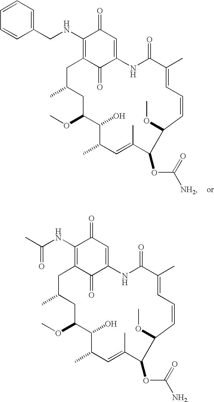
C1(NCC2=CC=CC=C2)=C2C(=O)C(=CC1=O)NC(=O)C(C)=CC=CC(OC)C(OC(=O)[NH2])C(C)=CC(C)C(O)C(OC)CC(C)C2.C1(NC(C)=O)=C2C(=O)C(=CC1=O)NC(=O)C(C)=CC=CC(OC)C(OC(=O)[NH2])C(C)=CC(C)C(O)C(OC)CC(C)C2
